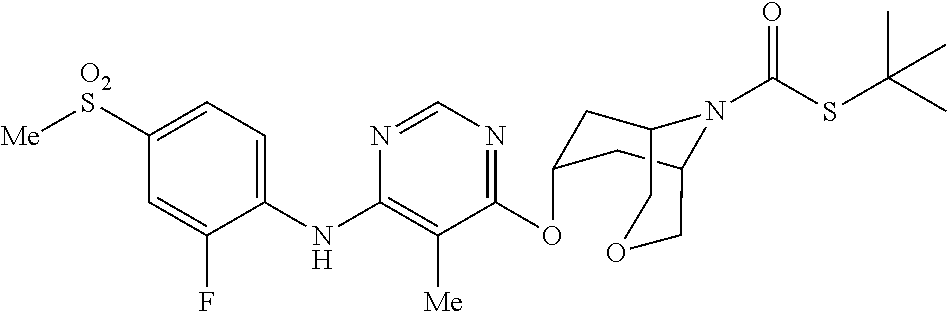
C1=C([O2S][Me])C=C(F)C(NC2=C([Me])C(OC3CC4N(C(=O)SC(C)(C)C)C(COC4)C3)=NC=N2)=C1
